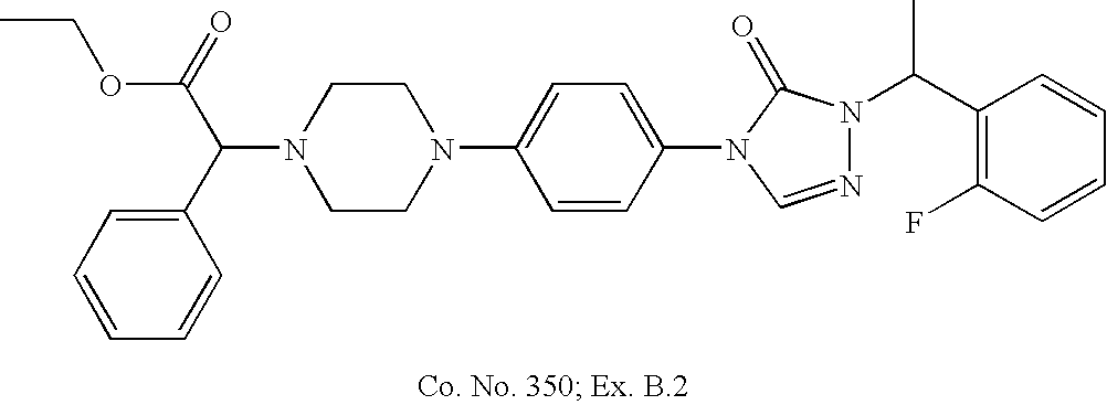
N1(C(C2=CC=CC=C2)C(=O)OCC)CCN(C2=CC=C(N3C=NN(C(C)C4=C(F)C=CC=C4)C3=O)C=C2)CC1
